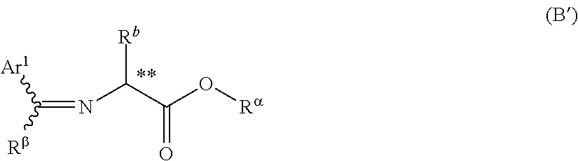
C(=NC(C(O[Ra])=O)[Rb])([Rb])[Ar1]
